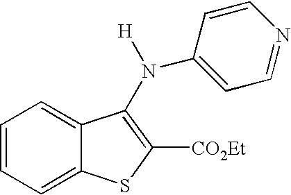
C1=CC=C2C(=C1)SC([CO2Et])=C2N([H])C1=CC=NC=C1
